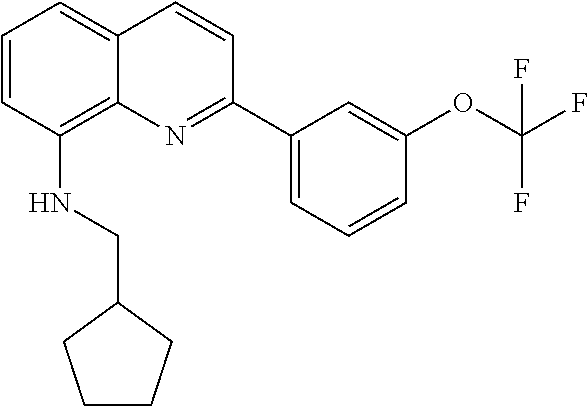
C1=CC(NCC2CCCC2)=C2C(=C1)C=CC(C1=CC=CC(OC(F)(F)F)=C1)=N2
